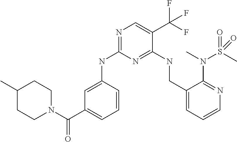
C1=C(NC2=NC=C(C(F)(F)F)C(NCC3=CC=CN=C3N(C)S(C)(=O)=O)=N2)C=CC=C1C(N1CCC(C)CC1)=O
